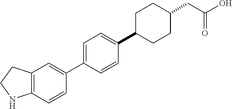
C1=CC(C2=CC=C(C3CCC(CC(O)=O)CC3)C=C2)=CC2=C1NCC2
